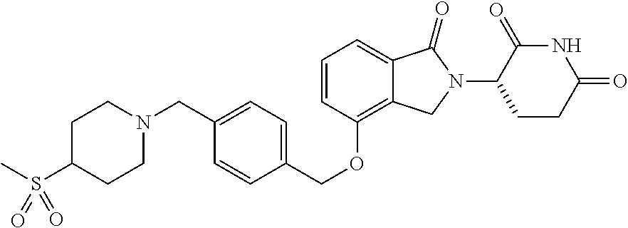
C1(CN2CCC(S(C)(=O)=O)CC2)=CC=C(COC2=C3C(=CC=C2)C(=O)N(C2CCC(=O)NC2=O)C3)C=C1
